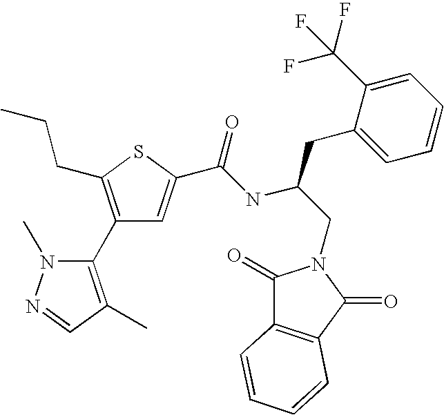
C1(C2=C(CCC)SC(C(NC(CN3C(=O)C4=C(C3=O)C=CC=C4)CC3=CC=CC=C3C(F)(F)F)=O)=C2)=C(C)C=NN1C
